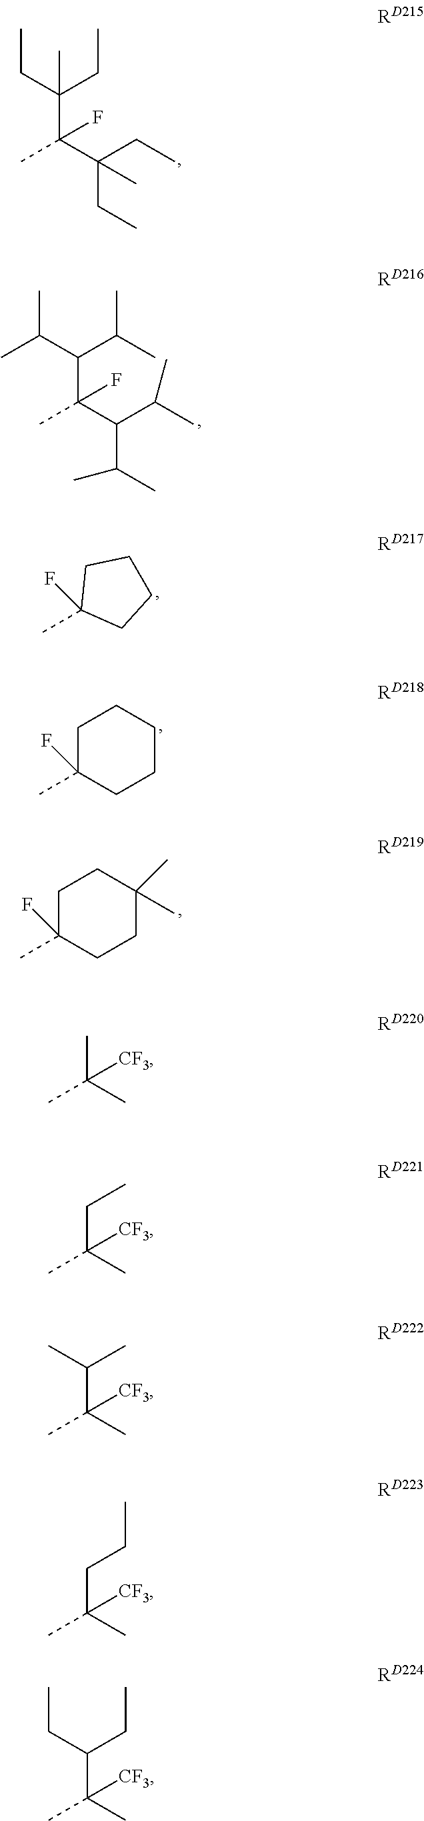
C(C(C(CC)(CC)C)(F)C)(CC)(CC)C.C(C(C(C(C)C)C(C)C)(C)F)(C(C)C)C(C)C.C1C(C)(F)CCC1.C1C(C)(F)CCCC1.C1C(C)(F)CCC(C)(C)C1.CC(C)(C)[CF3].C(C(C)(C)[CF3])C.C(C(C)(C)[CF3])(C)C.C(C(C)(C)[CF3])CC.C(C(C)(C)[CF3])(CC)CC
